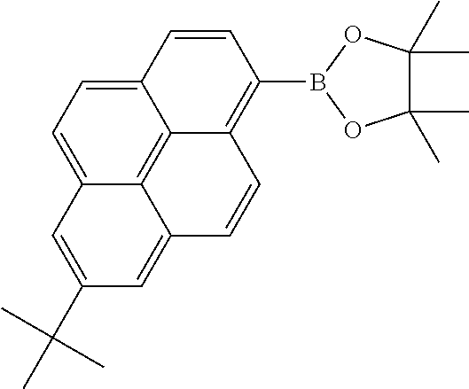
C1=CC2=CC=C3C4=C2C(=C1B1OC(C)(C)C(C)(C)O1)C=CC4=CC(C(C)(C)C)=C3
